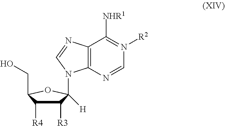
C12=C(N=CN([R2])=C1[NHR1])N(C1([H])C([R3])C([R4])C(CO)O1)C=N2
